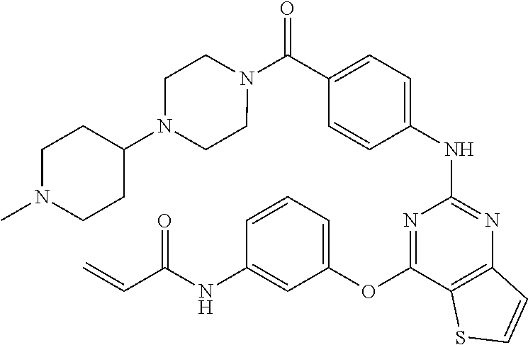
C(C1=CC=C(NC2=NC3=C(C(OC4=CC=CC(NC(C=C)=O)=C4)=N2)SC=C3)C=C1)(N1CCN(C2CCN(C)CC2)CC1)=O
